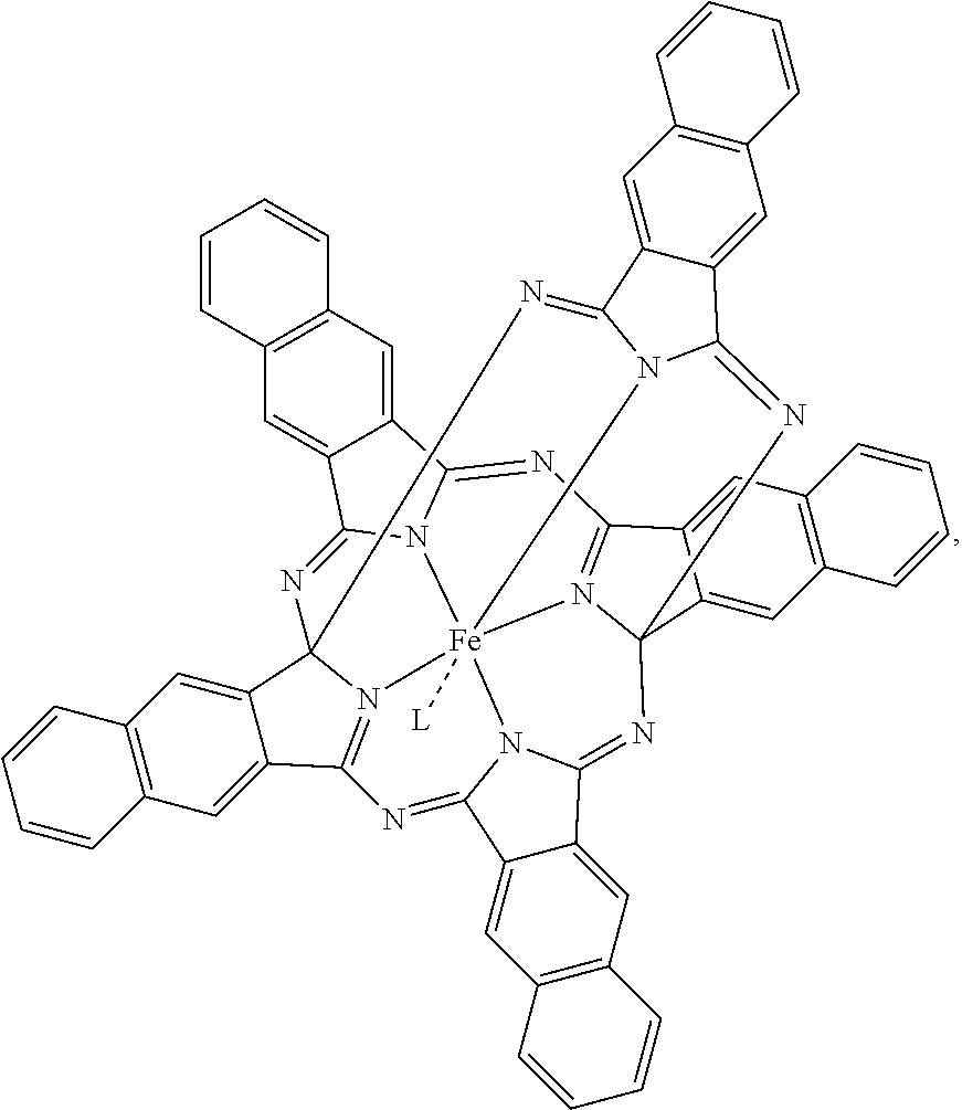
C12=C(C=C3C(=C1)C1=NC45C6=CC7=C(C=C6C6=N4[Fe]489([L])N1C3=NC1(C3=CC%10=C(C=C3C(=N14)N=C1C3=CC4=C(C=C3C(=N5)N18)C=CC=C4)C=CC=C%10)N=C1C3=CC4=C(C=C3C(=N6)N19)C=CC=C4)C=CC=C7)C=CC=C2
